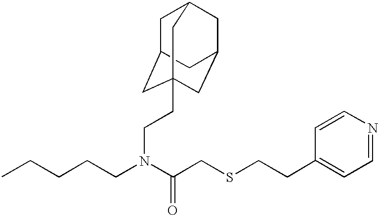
C(CCN(C(CSCCC1=CC=NC=C1)=O)CCC12CC3CC(CC(C1)C3)C2)CC
